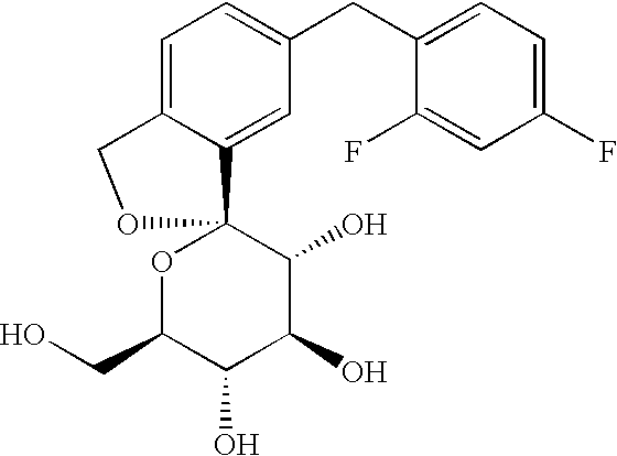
C1=C2C(=CC(CC3=CC=C(F)C=C3F)=C1)C1(OC(CO)C(O)C(O)C1O)OC2
